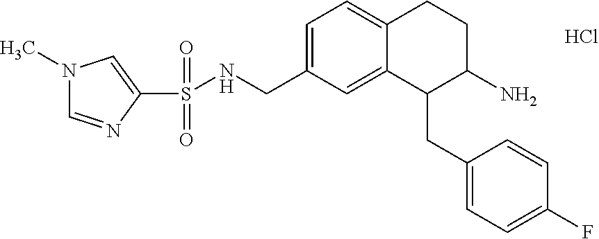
Cl.C1=C(CNS(C2=CN(C)C=N2)(=O)=O)C=C2C(=C1)CCC(N)C2CC1=CC=C(F)C=C1
